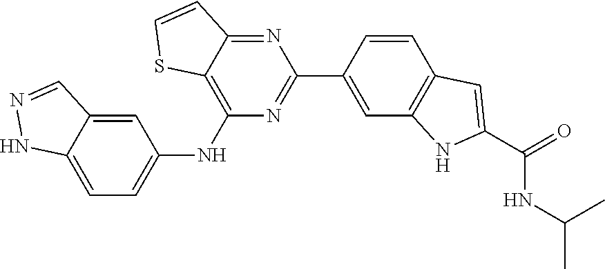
C1=CC2=C(NC(C(NC(C)C)=O)=C2)C=C1C1=NC(NC2=CC=C3NN=CC3=C2)=C2C(=N1)C=CS2
